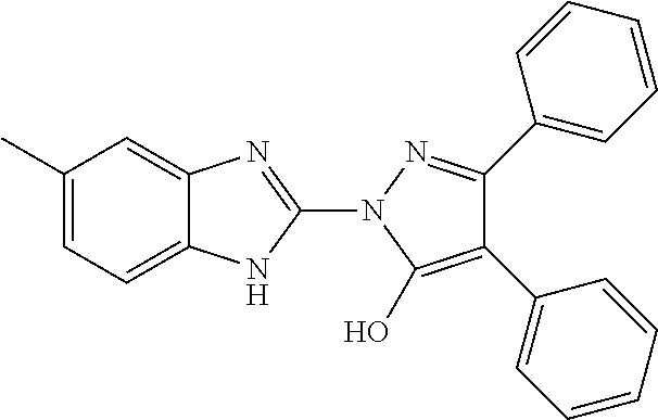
C1(C)=CC=C2C(=C1)N=C(N1C(O)=C(C3=CC=CC=C3)C(C3=CC=CC=C3)=N1)N2
